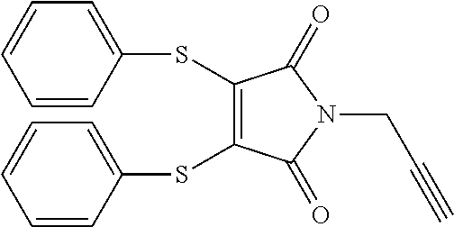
C1=CC=CC(SC2=C(SC3=CC=CC=C3)C(=O)N(CC#C)C2=O)=C1
